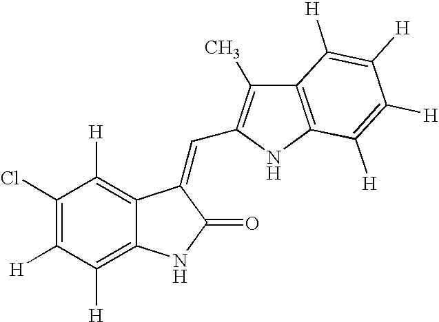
C1(Cl)=C([H])C([H])=C2C(=C1[H])C(=CC1=C(C)C3=C(N1)C([H])=C([H])C([H])=C3[H])C(=O)N2
